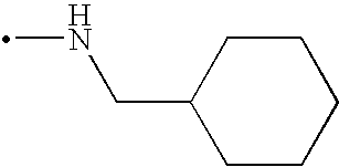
C1CC(CNC)CCC1
